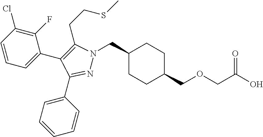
C1(CN2N=C(C3=CC=CC=C3)C(C3=CC=CC(Cl)=C3F)=C2CCSC)CCC(COCC(O)=O)CC1
